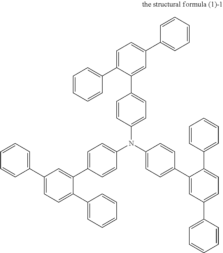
C1=C(C2=CC=CC=C2)C(C2=CC=C(N(C3=CC=C(C4=CC(C5=CC=CC=C5)=CC=C4C4=CC=CC=C4)C=C3)C3=CC=C(C4=CC(C5=CC=CC=C5)=CC=C4C4=CC=CC=C4)C=C3)C=C2)=CC(C2=CC=CC=C2)=C1
